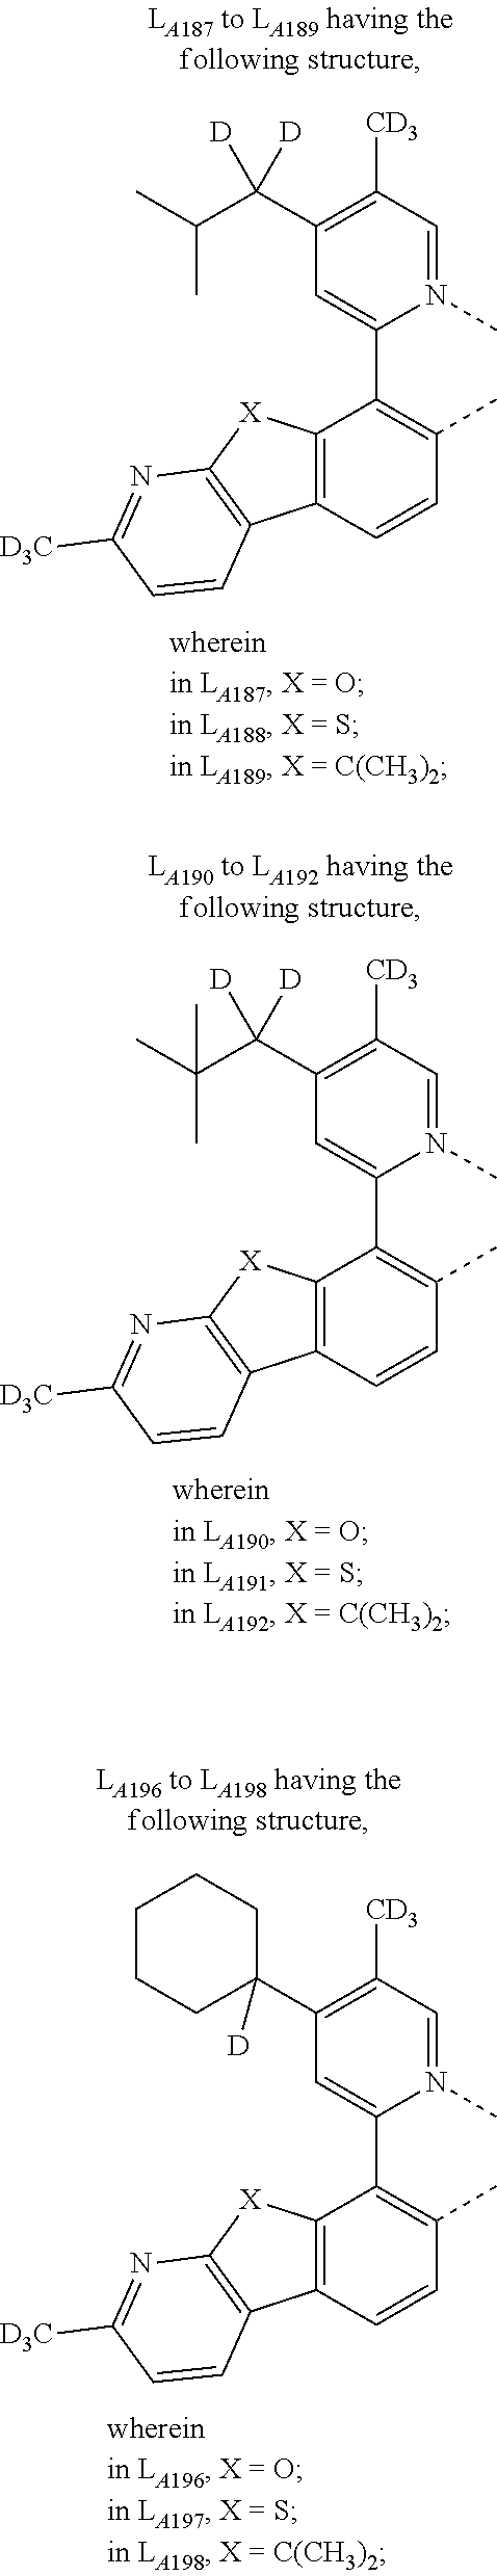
C1(C(C(C)C)([D])[D])=C([CD3])C=N(C)C(C2=C(C)C=CC3=C2[X]C2=C3C=CC([D3C])=N2)=C1.C1(C(C(C)(C)C)([D])[D])=C([CD3])C=N(C)C(C2=C(C)C=CC3=C2[X]C2=C3C=CC([D3C])=N2)=C1.C1(C2([D])CCCCC2)=C([CD3])C=N(C)C(C2=C(C)C=CC3=C2[X]C2=C3C=CC([D3C])=N2)=C1
